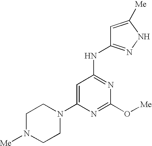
C1(N2CCN([Me])CC2)=CC(NC2=NNC([Me])=C2)=NC(O[Me])=N1
